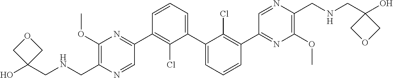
C1(OC)=C(CNCC2(O)COC2)N=CC(C2=C(Cl)C(C3=CC=CC(C4=NC(OC)=C(CNCC5(O)COC5)N=C4)=C3Cl)=CC=C2)=N1
